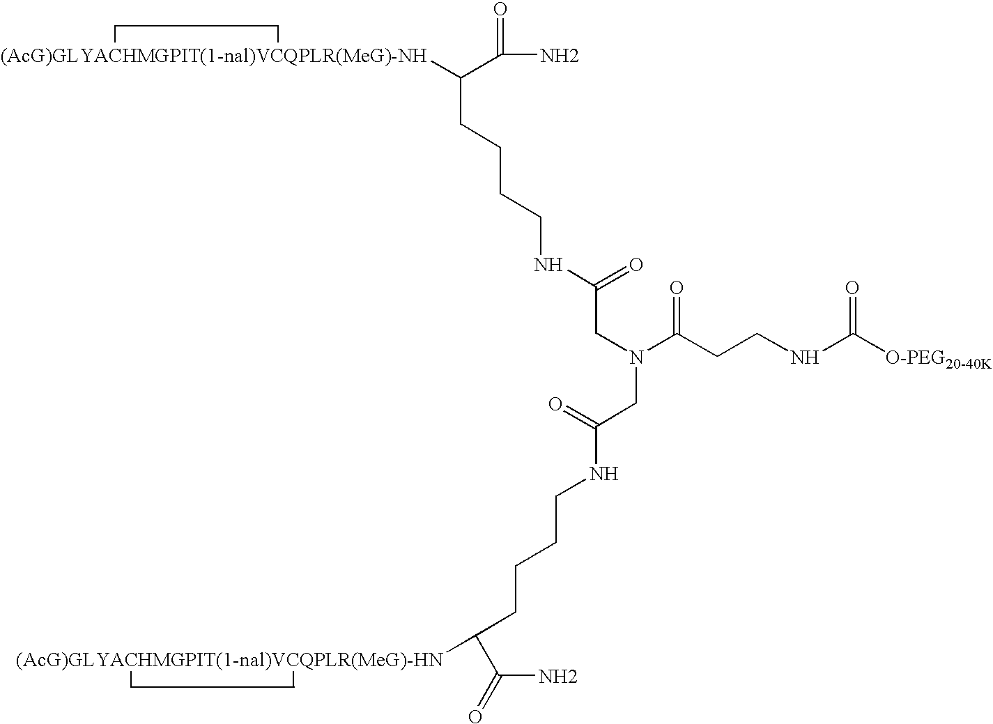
NC(=O)C([(AcG)GLYACHMGPIT(1-nal)VCQPLR(MeG)-NH])CCCCNC(=O)CN(CC(=O)NCCCCC(C(N)=O)[(AcG)GLYACHMGPIT(1-nal)VCQPLR(MeG)-HN])C(CCNC([O-PEG20-40K])=O)=O
